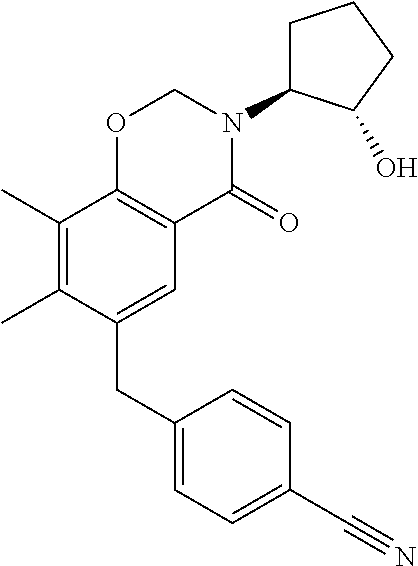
C1(CC2=CC3=C(C(C)=C2C)OCN(C2CCCC2O)C3=O)=CC=C(C#N)C=C1
